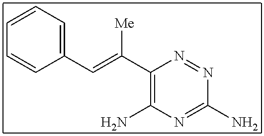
C1=CC(C=C(C2=C(N)N=C(N)N=N2)[Me])=CC=C1
